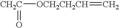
[CH2C]([OCH2CH2CH]=C)=O
